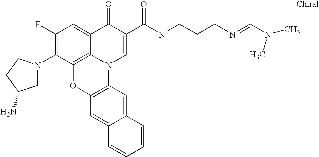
C1(F)=C(N2CC(N)CC2)C2=C3C(=C1)C(=O)C(C(NCCCN=CN(C)C)=O)=CN3C1=C(O2)C=C2C(=C1)C=CC=C2
